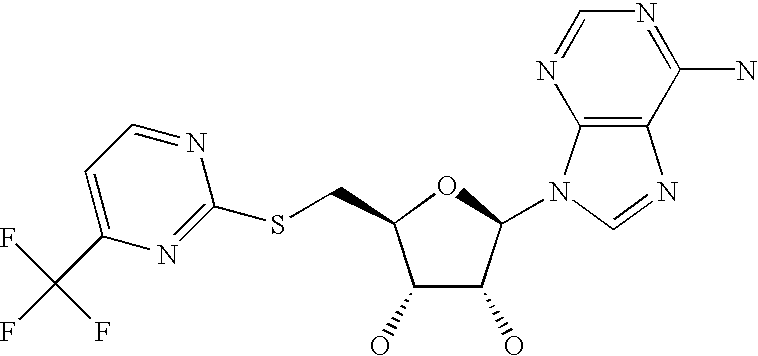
C1(O)C(O)C(N2C3=C(N=C2)C(N)=NC=N3)OC1CSC1=NC(C(F)(F)F)=CC=N1
